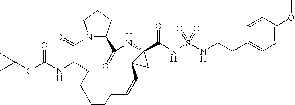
N12C(CCC1)C(=O)NC1(C(NS(=O)(=O)NCCC3=CC=C(OC)C=C3)=O)C(C1)C=CCCCCCC(NC(OC(C)(C)C)=O)C2=O
